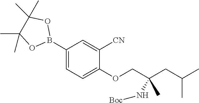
C1(B2OC(C)(C)C(C)(C)O2)=CC=C(OCC(CC(C)C)(C)N[Boc])C([CN])=C1
